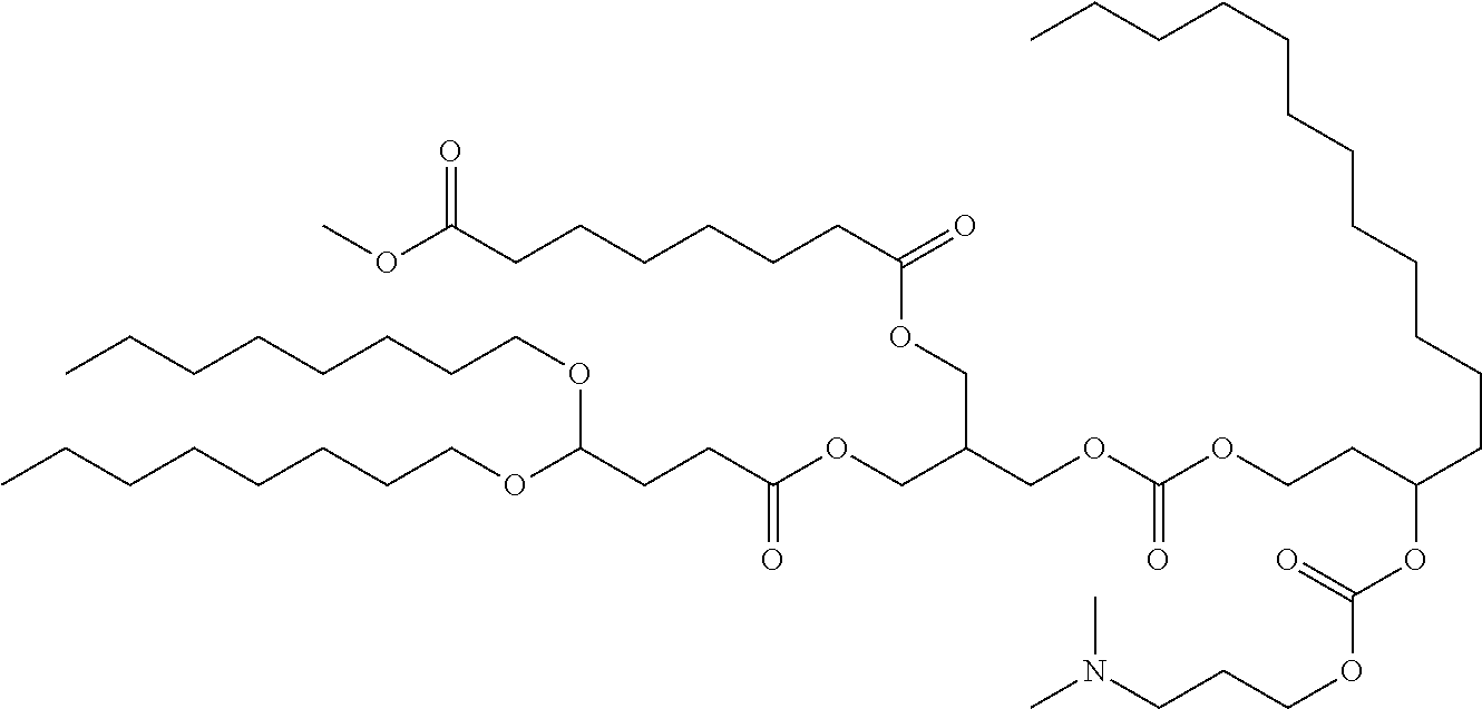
CCCCCCCCOC(CCC(OCC(COC(OCCC(CCCCCCCCCCCC)OC(OCCCN(C)C)=O)=O)COC(CCCCCCC(OC)=O)=O)=O)OCCCCCCCC
